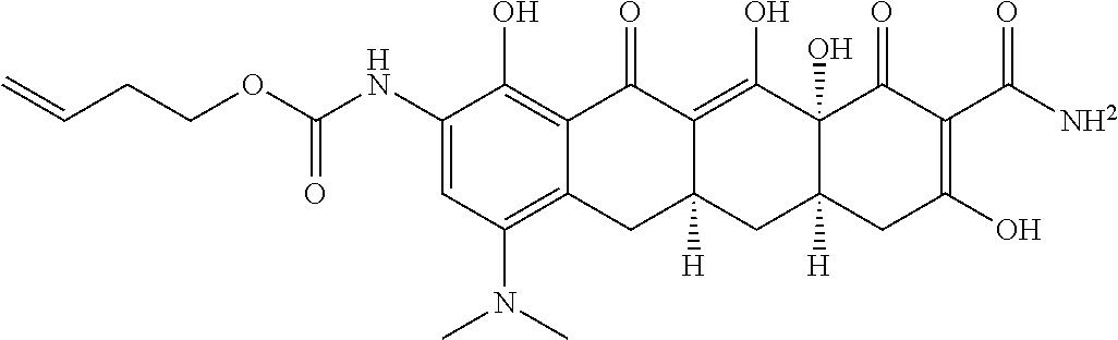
C1(NC(OCCC=C)=O)=CC(N(C)C)=C2C(=C1O)C(=O)C1=C(O)C3(O)C([H])(CC1([H])C2)CC(O)=C(C([NH2])=O)C3=O
